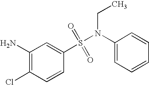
N(S(C1=CC(N)=C(Cl)C=C1)(=O)=O)(C1=CC=CC=C1)CC
